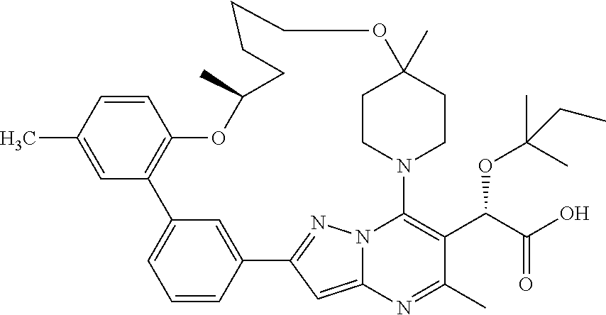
C1(C)=CC2=C(C=C1)OC(C)CCCCOC1(C)CCN(C3=C(C(C(O)=O)OC(C)(C)CC)C(C)=NC4=CC(=NN43)C3=CC2=CC=C3)CC1
